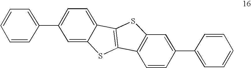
C1=C(C2=CC=CC=C2)C=C2C(=C1)C1=C(S2)C2=C(S1)C=C(C1=CC=CC=C1)C=C2
